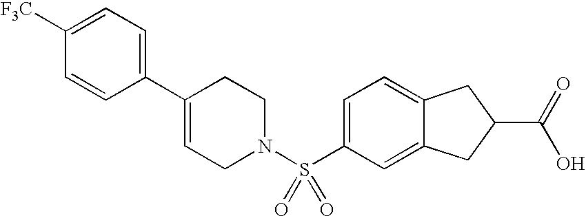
C1(C2=CCN(S(C3=CC=C4C(=C3)CC(C(=O)O)C4)(=O)=O)CC2)=CC=C([F3C])C=C1
